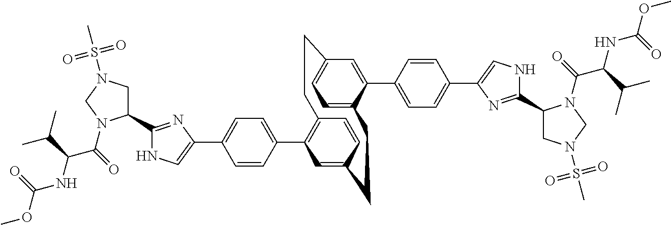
C1(C2=CC=C(C3=CNC(C4CN(S(C)(=O)=O)CN4C(C(NC(OC)=O)C(C)C)=O)=N3)C=C2)=C2C=CC(=C1)CCC1=CC=C(C=C1C1=CC=C(C3=CNC(C4CN(S(C)(=O)=O)CN4C(C(NC(OC)=O)C(C)C)=O)=N3)C=C1)CC2
